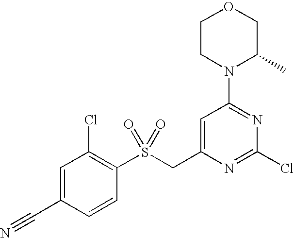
C1CN(C2=NC(Cl)=NC(CS(C3=C(Cl)C=C(C#N)C=C3)(=O)=O)=C2)C(C)CO1
